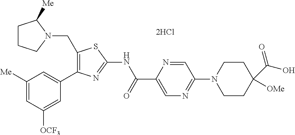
C1(CN2C([Me])CCC2)=C(C2=CC([Me])=CC([OCF3])=C2)N=C(NC(C2=CN=C(N3CCC(C(O)=O)([OMe])CC3)C=N2)=O)S1
